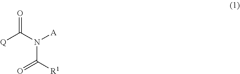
[Q]C(N([A])C([R1])=O)=O
